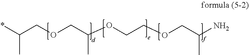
*C(COCC(OCCOCC(N)C)C)C
